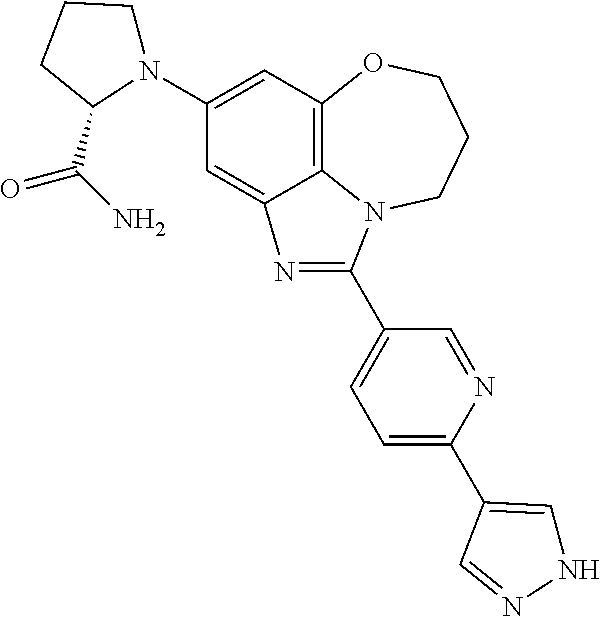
C1(N2CCCC2C(N)=O)=CC2=C3C(=C1)N=C(C1=CC=C(C4=CNN=C4)N=C1)N3CCCO2
